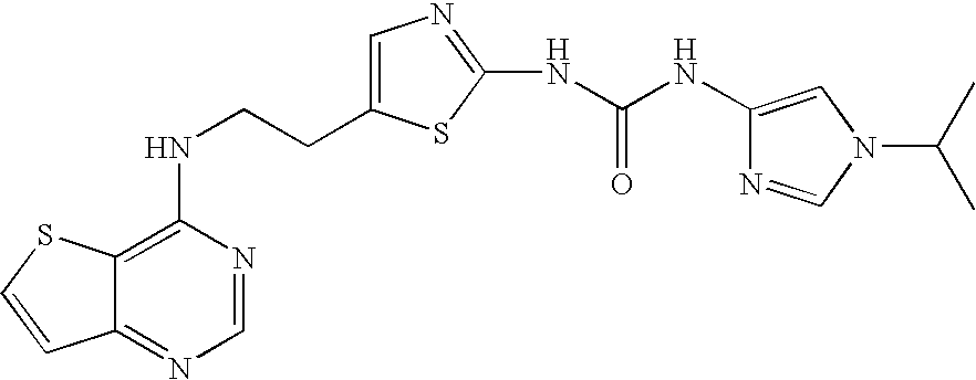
C(CNC1=C2C(=NC=N1)C=CS2)C1=CN=C(NC(=O)NC2=CN(C(C)C)C=N2)S1
